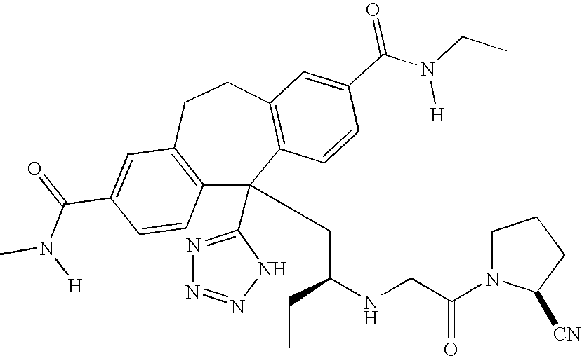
C1(C(=O)N(C)[H])=CC2=C(C=C1)C(C1=NN=NN1)(CC(NCC(N1C([CN])CCC1)=O)CC)C1=C(CC2)C=C(C(N(CC)[H])=O)C=C1
